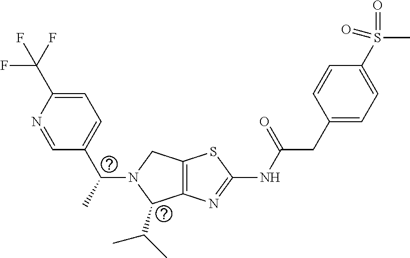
C12=C(N=C(NC(CC3=CC=C(S(C)(=O)=O)C=C3)=O)S1)C(C(C)C)N(C(C1=CC=C(C(F)(F)F)N=C1)C)C2
